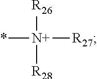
*[N+]([R26])([R28])[R27]
